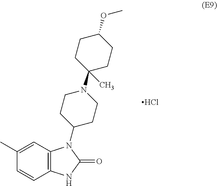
C1(C)=CC2=C(C=C1)NC(=O)N2C1CCN(C2(C)CCC(OC)CC2)CC1.Cl
